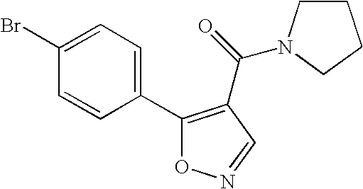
C1(Br)=CC=C(C2=C(C(=O)N3CCCC3)C=NO2)C=C1
